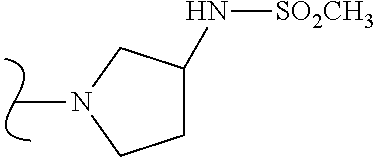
CN1CCC(N[SO2CH3])C1
